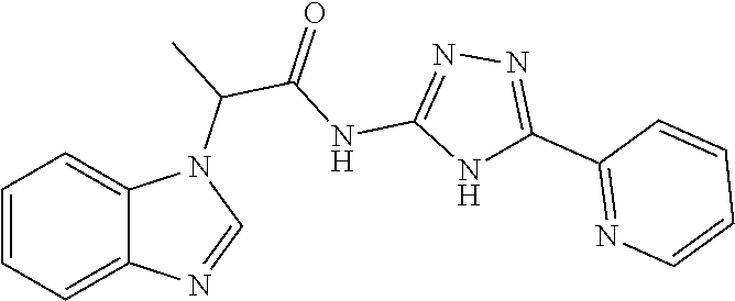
C1=CC=C2C(=C1)N(C(C)C(NC1=NN=C(C3=NC=CC=C3)N1)=O)C=N2
